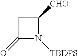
C1(=O)N([TBDPS])C([CHO])C1
